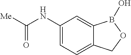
C1=C(NC([Me])=O)C=C2C(=C1)COB2O
